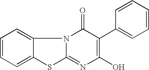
C1=CC=C2C(=C1)N1C(=NC(O)=C(C3=CC=CC=C3)C1=O)S2
